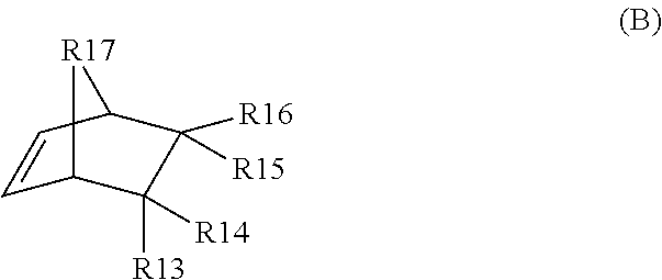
C1=CC2C([R16])([R15])C([R13])([R14])C1[R17]2
